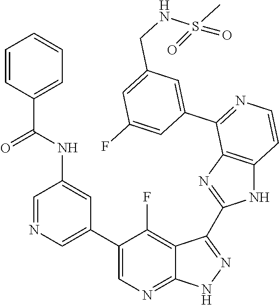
C1=NC=C(C2=CN=C3C(=C2F)C(C2=NC4=C(N2)C=CN=C4C2=CC(CNS(C)(=O)=O)=CC(F)=C2)=N[N H]3)C=C1NC(C1=CC=CC=C1)=O
